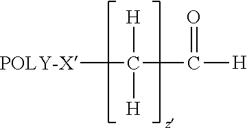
[POLY-X]C([H])([H])C(=O)[H]
